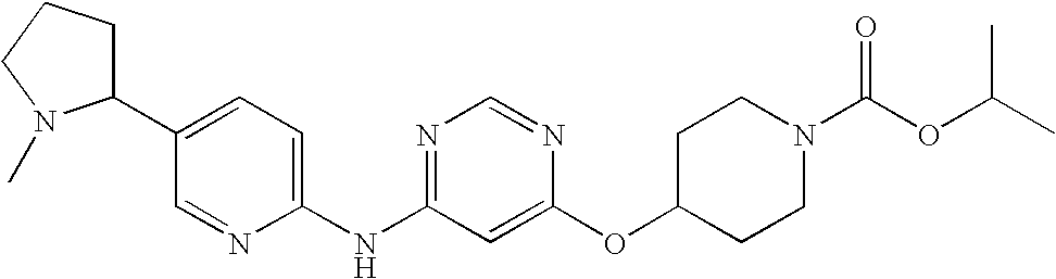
C1(C2CCCN2C)=CC=C(NC2=NC=NC(OC3CCN(C(OC(C)C)=O)CC3)=C2)N=C1
